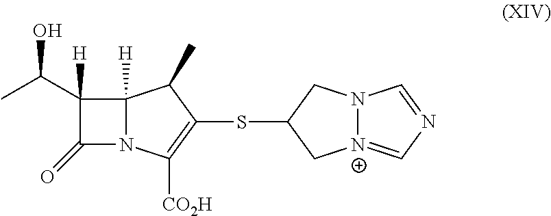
C12([H])N(C([CO2H])=C(SC3C[N+]4=CN=CN4C3)C1C)C(=O)C2([H])C(C)O
